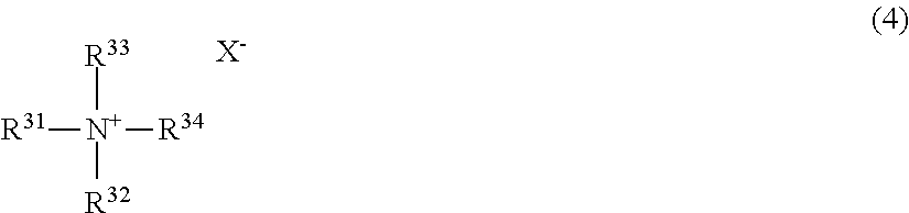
[R31][N+]([R34])([R33])[R32].[X-]
